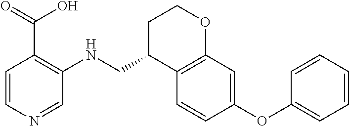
C1=CC(OC2=CC=CC=C2)=CC2=C1C(CNC1=C(C(O)=O)C=CN=C1)CCO2
